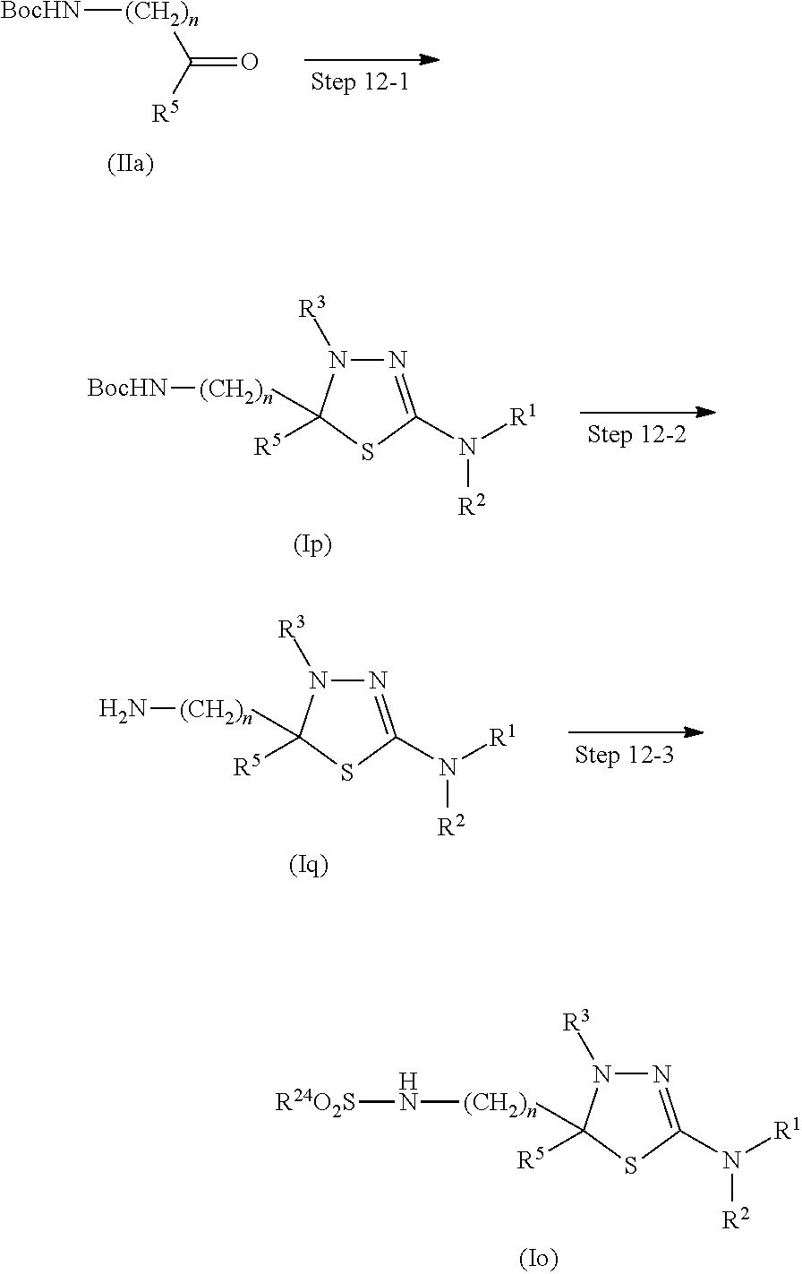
[BocHN][(CH2)n]C(=O)[R5].N1=C(N([R1])[R2])SC([(CH2)n][BocHN])([R5])N1[R3].N1=C(N([R1])[R2])SC([(CH2)n]N)([R5])N1[R3].N1=C(N([R1])[R2])SC([(CH2)n]N[R24O2S])([R5])N1[R3]
